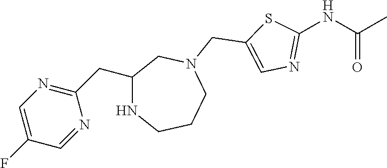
N1CCCN(CC2=CN=C(NC(C)=O)S2)CC1CC1=NC=C(F)C=N1
